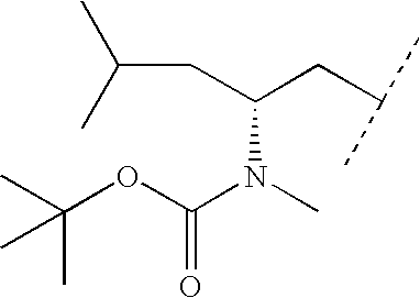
C(OC(N(C)C(CC(C)C)CC(C)C)=O)(C)(C)C
